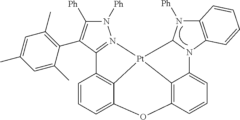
C1=CC=C2C3=C1C1=N(N([Ph])C([Ph])=C1C1=C(C)C=C(C)C=C1C)[Pt]31C3=C(C=CC=C3N3C4=C(N([Ph])C13)C=CC=C4)O2
